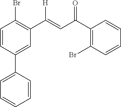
C1=CC(C2=CC=CC=C2)=CC(C([H])=CC(C2=C(Br)C=CC=C2)=O)=C1Br
